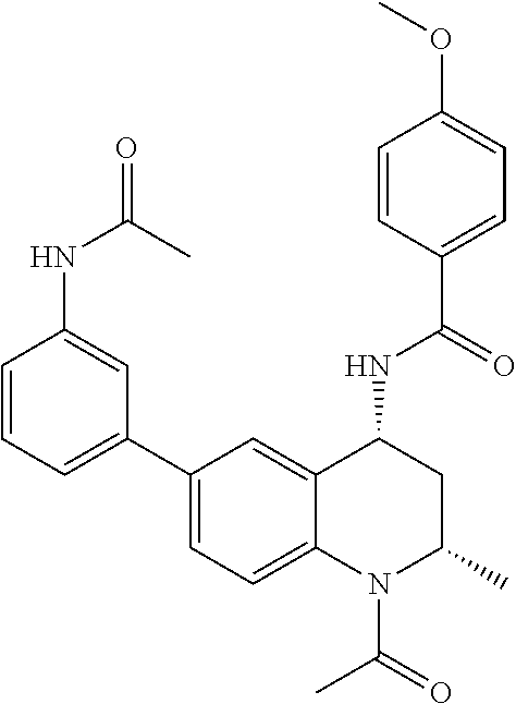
C(C1=CC=C(OC)C=C1)(=O)NC1CC(C)N(C(C)=O)C2=CC=C(C3=CC=CC(NC(=O)C)=C3)C=C12
